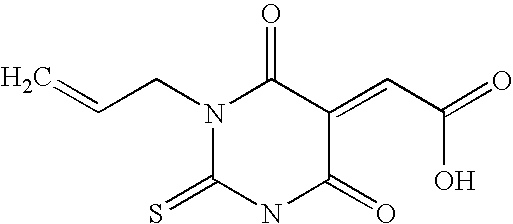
N1(CC=C)C(=S)NC(=O)C(=CC(=O)O)C1=O
